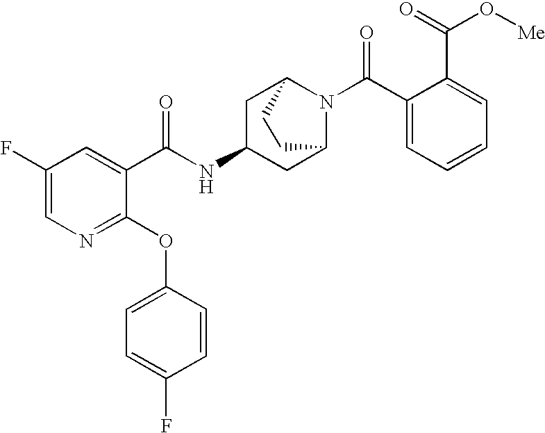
N1=C(OC2=CC=C(F)C=C2)C(C(NC2CC3N(C(C4=CC=CC=C4C(O[Me])=O)=O)C(C2)CC3)=O)=CC(F)=C1
